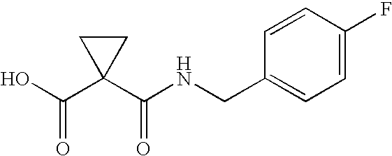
OC(C1(C(NCC2=CC=C(F)C=C2)=O)CC1)=O
